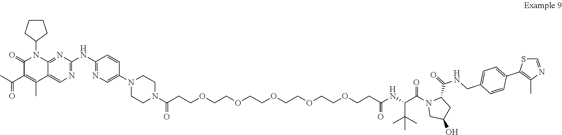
N1(C2=CN=C(NC3=NC=C4C(C)=C(C(=O)C)C(=O)N(C5CCCC5)C4=N3)C=C2)CCN(C(=O)CCOCCOCCOCCOCCOCCC(=O)NC(C(C)(C)C)C(N2CC(O)CC2C(NCC2=CC=C(C3=C(C)N=CS3)C=C2)=O)=O)CC1
